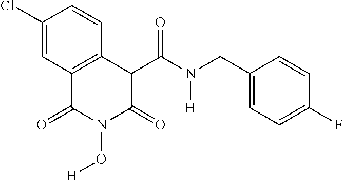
C1(Cl)=CC2=C(C=C1)C(C(=O)N([H])CC1=CC=C(F)C=C1)C(=O)N(O[H])C2=O
